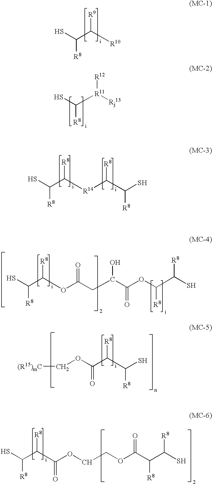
SC(C([R10])[R9])[R8].SC(C([R14]C(C(S)[R8])[R8])[R8])[R8].SC(C(OC(CC(C(OC(C(S)[R8])[R8])=O)O)=O)[R8])[R8].[(R15)mC]COC(C(C(S)[R8])[R8])=O.SC(C(C(OCCOC(C(C(S)[R8])[R8])=O)=O)[R8])[R8].SC([R11]([Rj13])[R12])[R8]
